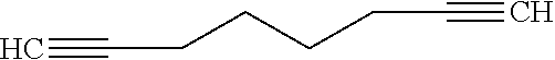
C(CCCC#C)C#C
